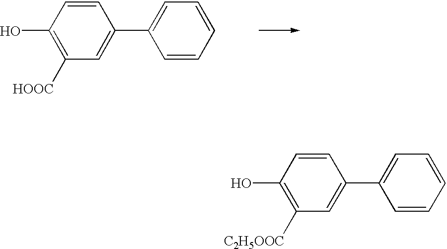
C1=C(C2=CC=CC=C2)C=CC(O)=C1[C2H5OOC].C1=C(C2=CC=CC=C2)C=CC(O)=C1[HOOC]
